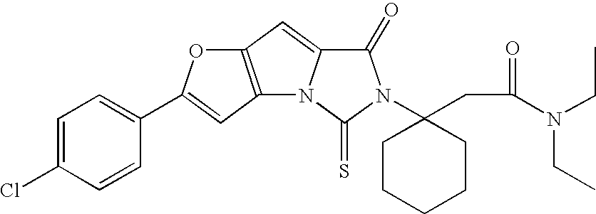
C1=C(Cl)C=CC(C2=CC3=C(C=C4N3C(=S)N(C3(CC(=O)N(CC)CC)CCCCC3)C4=O)O2)=C1
